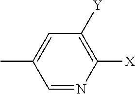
C1([X])=C([Y])C=C(C)C=N1
